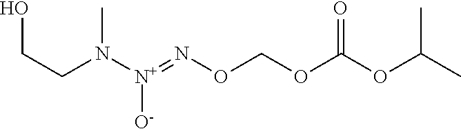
C(CN([N+](=NOCOC(OC(C)C)=O)[O-])C)O
